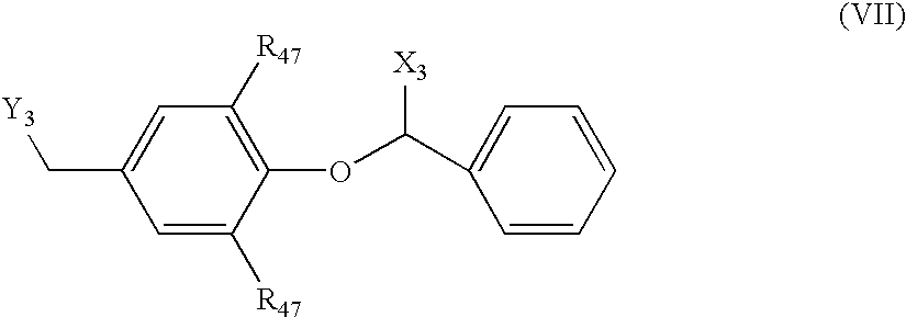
C1=C([R47])C(OC([X3])C2=CC=CC=C2)=C([R47])C=C1C[Y3]
